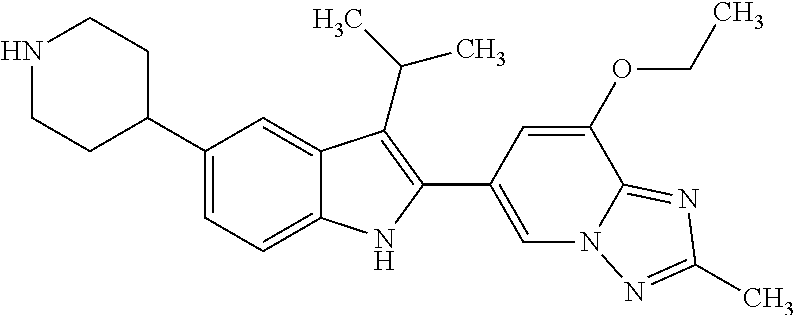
N1CCC(C2=CC=C3C(=C2)C(C(C)C)=C(C2=CN4C(=NC(C)=N4)C(OCC)=C2)N3)CC1
